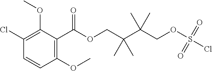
ClC1=C(OC)C(C(OCC(C(COS(Cl)(=O)=O)(C)C)(C)C)=O)=C(OC)C=C1
